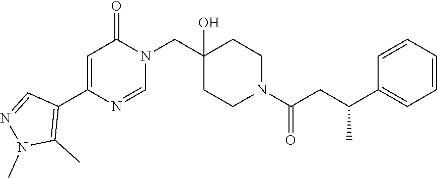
C1(C2=C(C)N(C)N=C2)=CC(=O)N(CC2(O)CCN(C(=O)CC(C3=CC=CC=C3)C)CC2)C=N1
